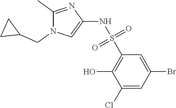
C1(O)=C(S(NC2=CN(CC3CC3)C(C)=N2)(=O)=O)C=C(Br)C=C1Cl
